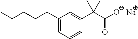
C1=C(CCCCC)C=C(C(C([O-])=O)(C)C)C=C1.[Na]
